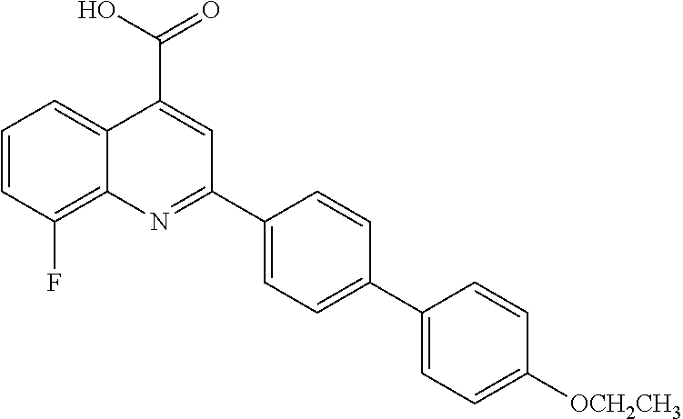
C1=CC(F)=C2C(=C1)C(C(O)=O)=CC(C1=CC=C(C3=CC=C([OCH2CH3])C=C3)C=C1)=N2
